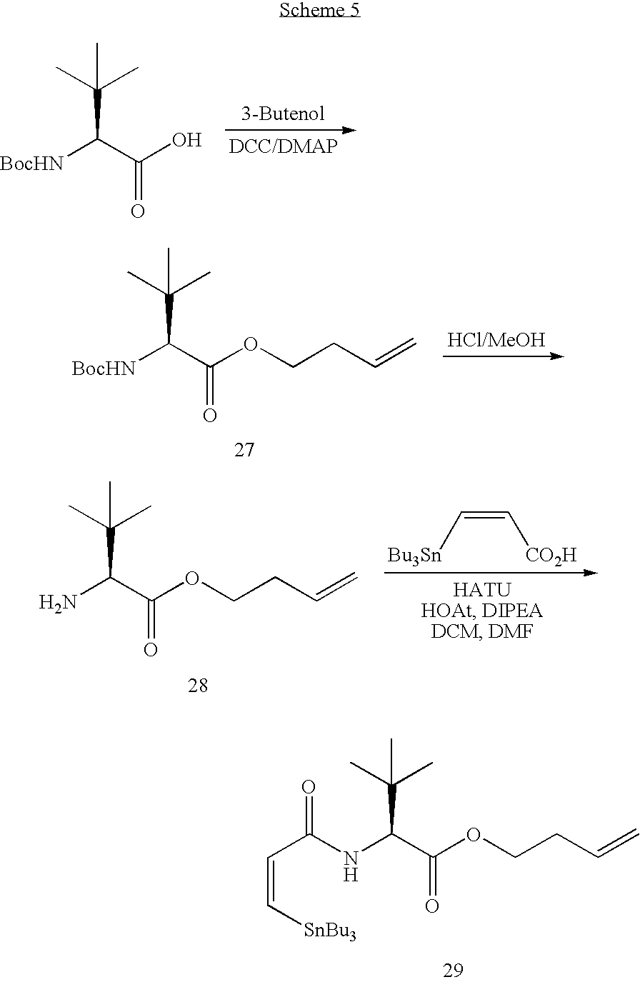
[BocHN]C(C(O)=O)C(C)(C)C.[BocHN]C(C(OCCC=C)=O)C(C)(C)C.C(=C[CO2H])[Bu3Sn].NC(C(OCCC=C)=O)C(C)(C)C.N(C(C(OCCC=C)=O)C(C)(C)C)C(C=C[SnBu3])=O
